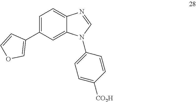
C1=C(C2=COC=C2)C=C2C(=C1)N=CN2C1=CC=C([CO2H])C=C1
